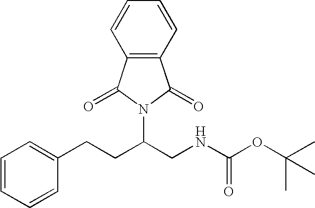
C1=CC=CC(CCC(CNC(OC(C)(C)C)=O)N2C(=O)C3=C(C2=O)C=CC=C3)=C1
